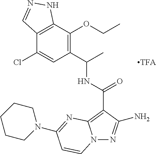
C12=C(C(OCC)=C(C(C)NC(=O)C3=C4N(N=C3N)C=CC(N3CCCCC3)=N4)C=C1Cl)NN=C2
